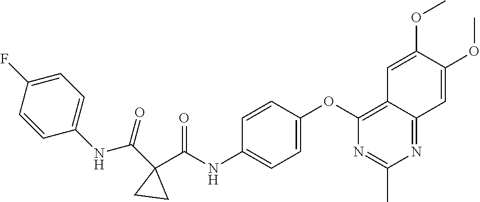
C1=CC(NC(C2(C(NC3=CC=C(OC4=C5C(=NC(C)=N4)C=C(OC)C(OC)=C5)C=C3)=O)CC2)=O)=CC=C1F
